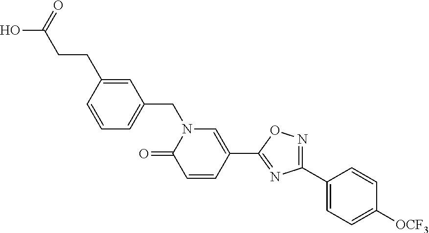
C1=C(CCC(=O)O)C=CC=C1CN1C(=O)C=CC(C2=NC(C3=CC=C([OCF3])C=C3)=NO2)=C1
